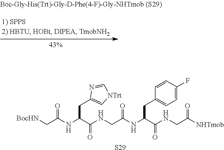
[BocHN]CC(NC(C(NCC(NC(C(NCC([NHTmob])=O)=O)CC1=CC=C(F)C=C1)=O)=O)CC1=C[NTrt]C=N1)=O.[S29]
